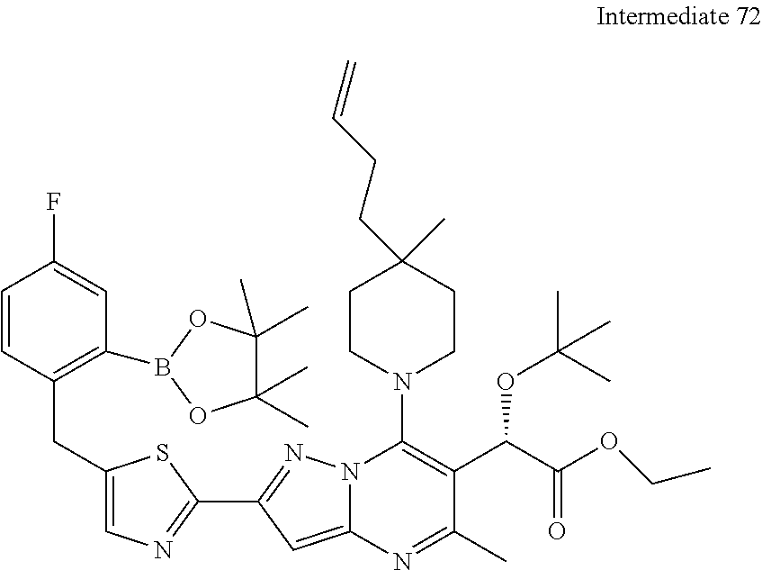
C1=CC(CC2=CN=C(C3=NN4C(=C3)N=C(C)C(C(C(OCC)=O)OC(C)(C)C)=C4N3CCC(C)(CCC=C)CC3)S2)=C(B2OC(C)(C)C(C)(C)O2)C=C1F
